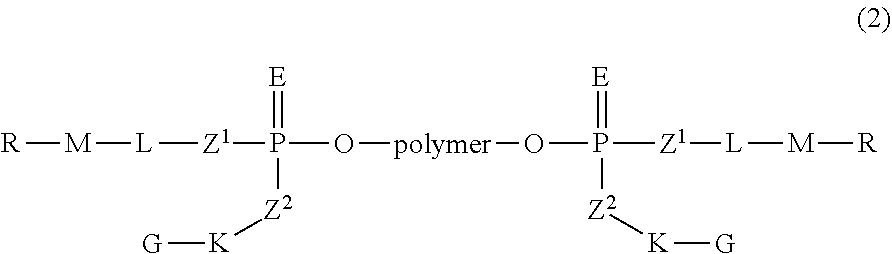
O(P([Z1][L][M][R])(=[E])[Z2][K][G])[polymer]OP([Z1][L][M][R])(=[E])[Z2][K][G]
